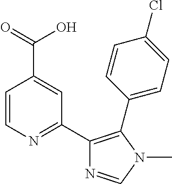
C1=CN=C(C2=C(C3=CC=C(Cl)C=C3)N(C)C=N2)C=C1C(=O)O
